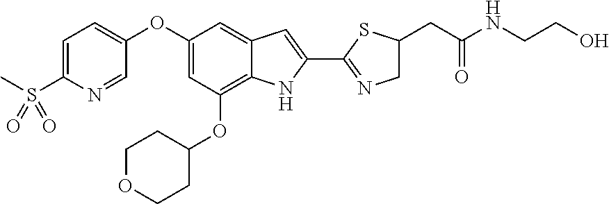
C1=C(S(C)(=O)=O)N=CC(OC2=CC(OC3CCOCC3)=C3C(=C2)C=C(C2=NCC(CC(NCCO)=O)S2)N3)=C1
